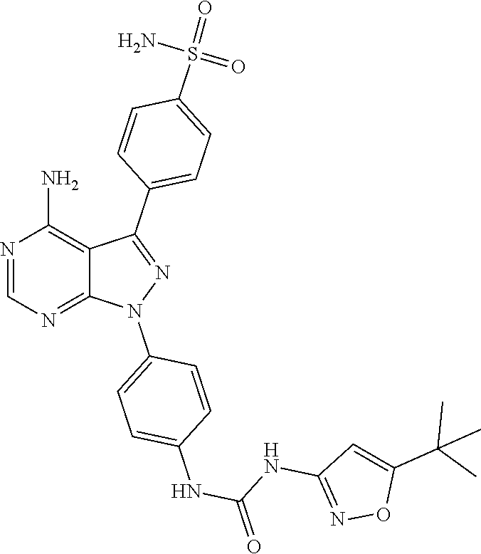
N1=CN=C2C(=C1N)C(C1=CC=C(S(=O)(=O)N)C=C1)=NN2C1=CC=C(NC(NC2=NOC(C(C)(C)C)=C2)=O)C=C1
